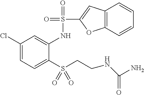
C1(Cl)=CC=C(S(CCNC(N)=O)(=O)=O)C(NS(=O)(=O)C2=CC3=C(O2)C=CC=C3)=C1
